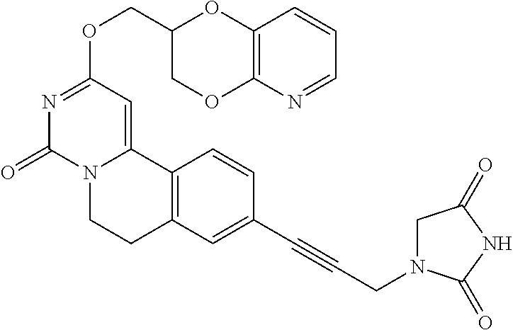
N1=CC=CC2=C1OCC(COC1=NC(=O)N3C(=C1)C1=C(CC3)C=C(C#CCN3CC(=O)NC3=O)C=C1)O2
